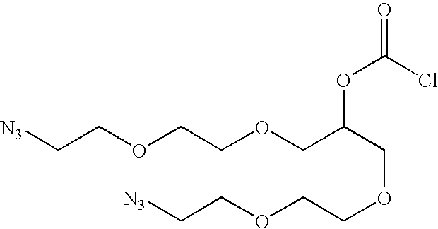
[N3]CCOCCOCC(COCCOCC[N3])OC(=O)Cl
